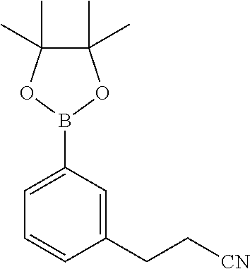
C1=CC(CC[CN])=CC(B2OC(C)(C)C(C)(C)O2)=C1
